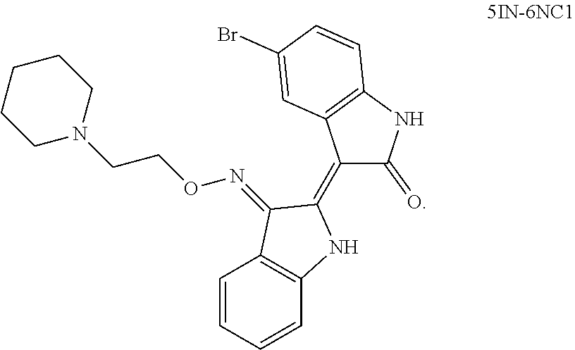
C1=CC=CC2=C1C(=NOCCN1CCCCC1)C(=C1C(=O)NC3=C1C=C(Br)C=C3)N2
